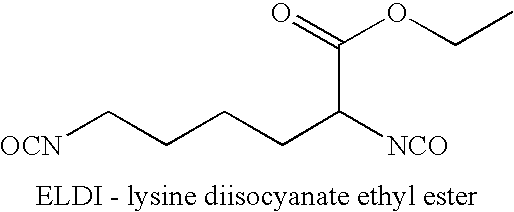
[OCN]CCCCC([NCO])C(=O)OCC
